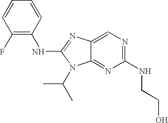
C1(F)=C(NC2=NC3=CN=C(NCCO)N=C3N2C(C)C)C=CC=C1
